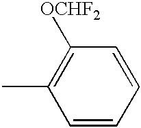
C1([OCHF2])=C(C)C=CC=C1
